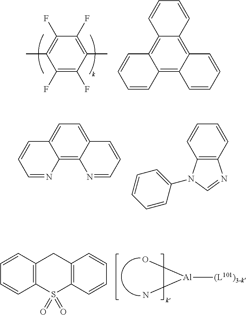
C1(F)=C(F)C(C)=C(F)C(F)=C1C.C12=C3C(=C4C(=C1C=CC=C2)C=CC=C4)C=CC=C3.C12=C3C(=CC=C1C=CC=N2)C=CC=N3.C12=C(C=CC=C1)N=CN2C1=CC=CC=C1.[Al](N)(O)[(L101)3-k].C12=C(C=CC=C1)CC1=C(C=CC=C1)S2(=O)=O
